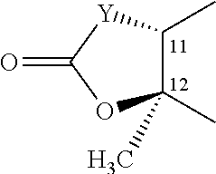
O=C1OC(C)(C)C(C)[Y]1
